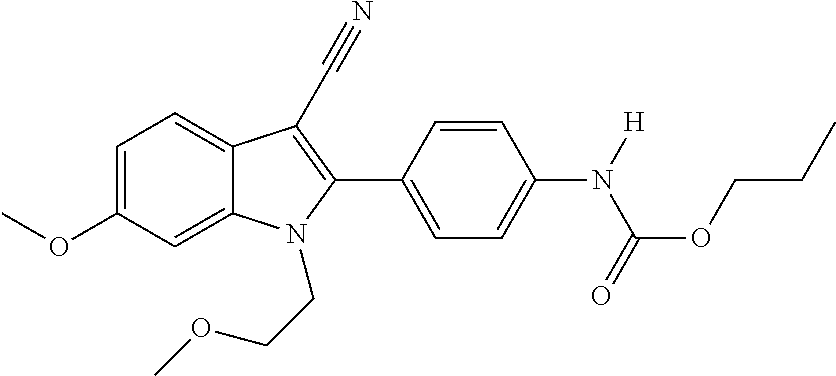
C1=C(OC)C=C2C(=C1)C(C#N)=C(C1=CC=C(N(C(OCCC)=O)[H])C=C1)N2CCOC
